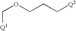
C(OCCC[Q2])[Q1]
